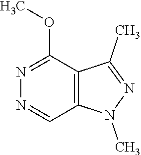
N1=CC2=C(C(OC)=N1)C(C)=NN2C
